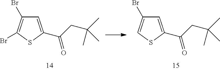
C1=C(C(CC(C)(C)C)=O)SC(Br)=C1Br.C1=C(C(CC(C)(C)C)=O)SC=C1Br
